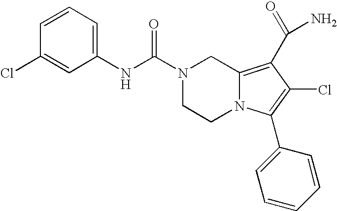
C1=CC=C(NC(=O)N2CCN3C(=C(C(N)=O)C(Cl)=C3C3=CC=CC=C3)C2)C=C1Cl
